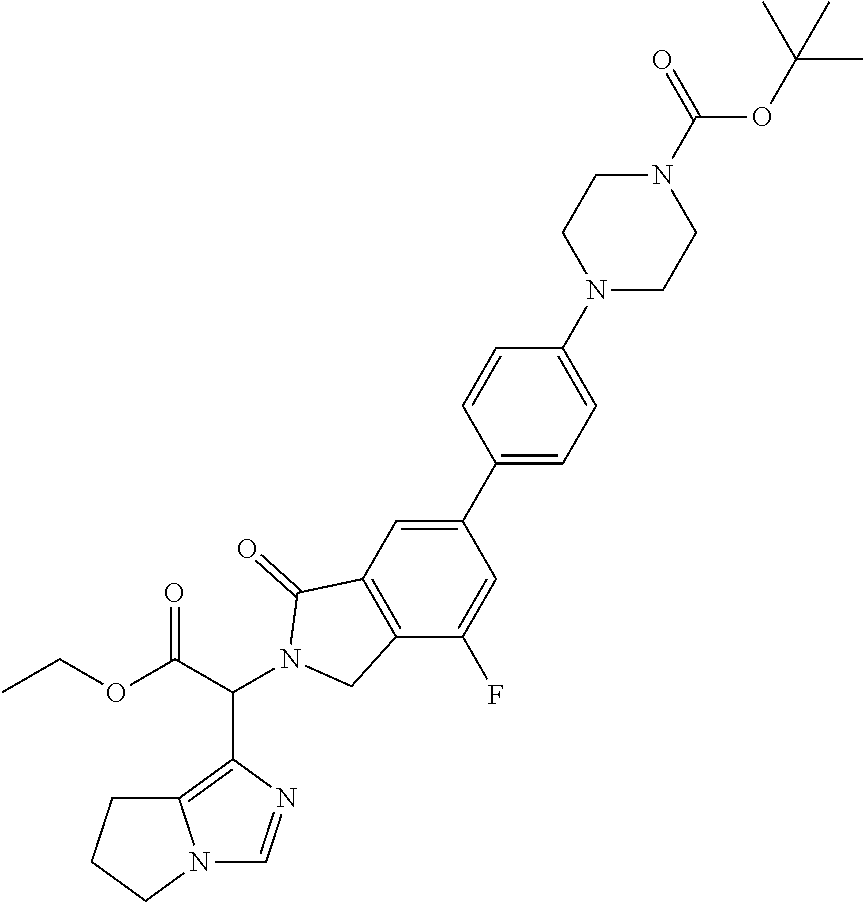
C12=C(C(C(OCC)=O)N3CC4=C(C3=O)C=C(C3=CC=C(N5CCN(C(=O)OC(C)(C)C)CC5)C=C3)C=C4F)N=CN1CCC2
